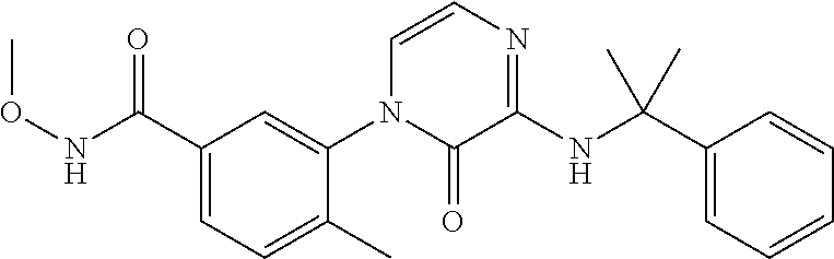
C1(C(NOC)=O)=CC=C(C)C(N2C=CN=C(NC(C3=CC=CC=C3)(C)C)C2=O)=C1
